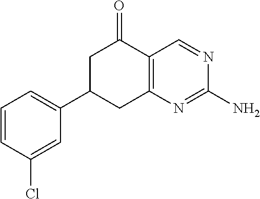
C1=CC(Cl)=CC(C2CC3=C(C(=O)C2)C=NC(N)=N3)=C1
